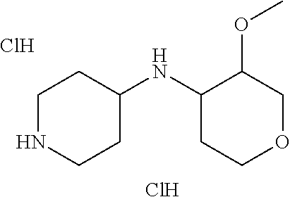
C1NCCC(NC2C(OC)COCC2)C1.Cl.Cl
